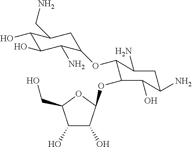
C1(OC2C(OC3C(O)C(O)C(CO)O3)C(O)C(N)CC2N)CC(CN)C(O)C(O)C1N
